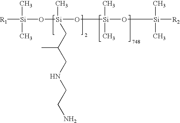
[R1][Si](C)(C)O[Si](C)(O[Si](C)(C)O[Si](C)(C)[R2])CC(CNCCN)C
